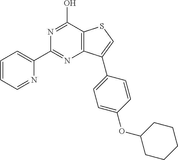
C12=C(C(O)=NC(C3=CC=CC=N3)=N1)SC=C2C1=CC=C(OC2CCCCC2)C=C1
